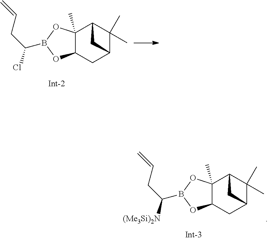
C12C(C)(OB(C(CC=C)Cl)O1)C1C(C)(C)C(C2)C1.C12C(C)(OB(C(CC=C)[(Me3Si)2N])O1)C1C(C)(C)C(C2)C1
